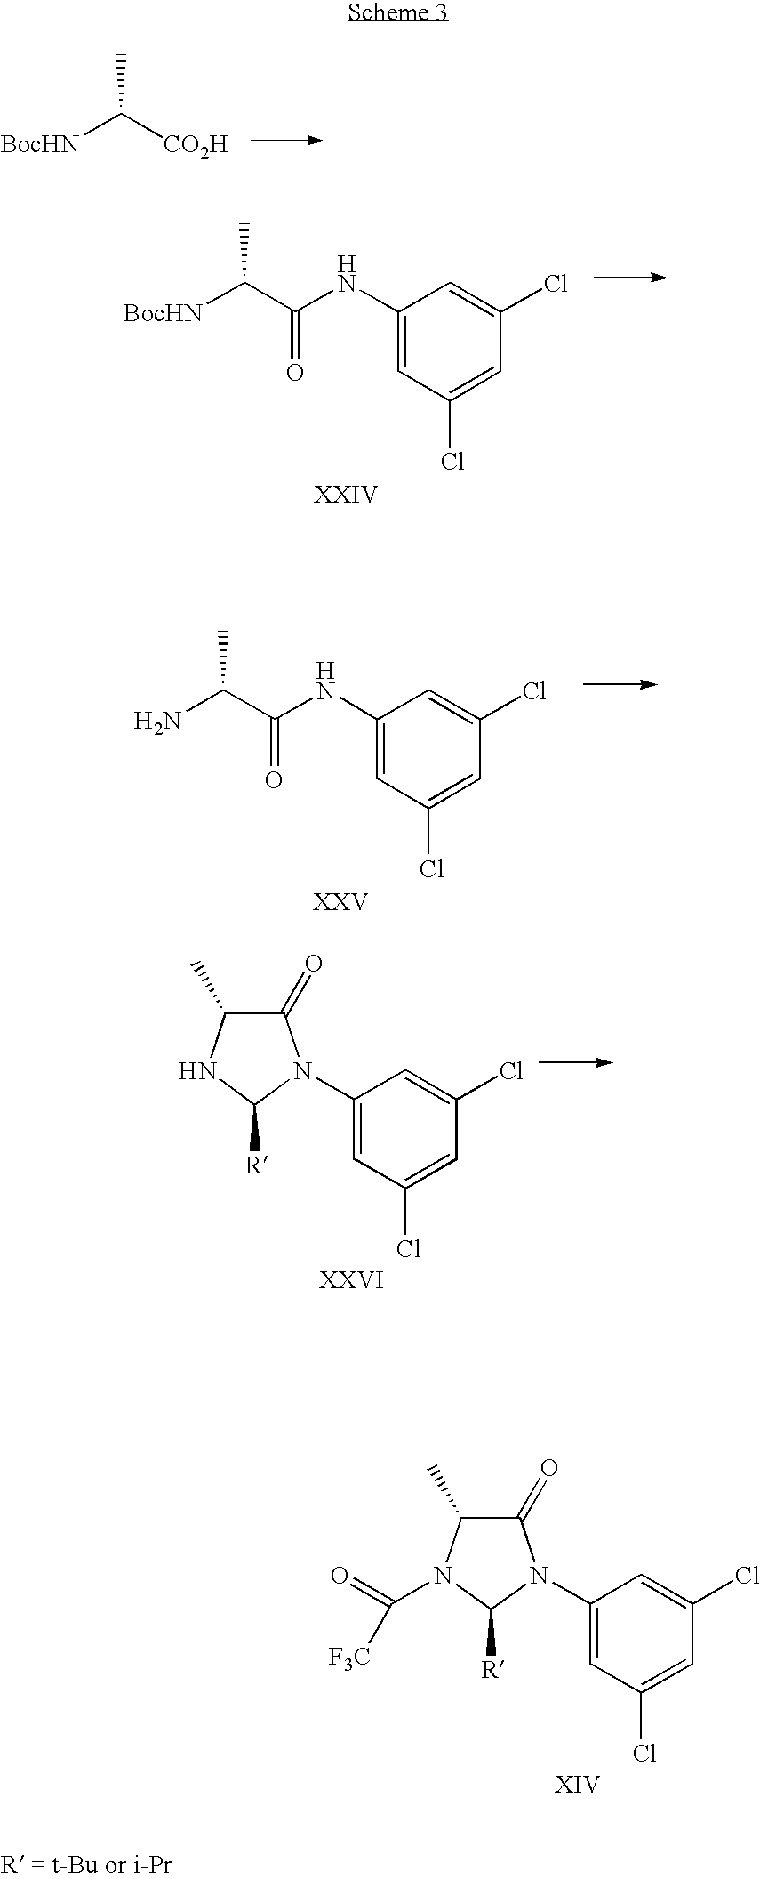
[BocHN]C([CO2H])C.[BocHN]C(C(=O)NC1=CC(Cl)=CC(Cl)=C1)C.NC(C(=O)NC1=CC(Cl)=CC(Cl)=C1)C.C1(N2C(=O)C(C)N(C(=O)[F3C])C2[R])=CC(Cl)=CC(Cl)=C1.C1(N2C(=O)C(C)NC2[R])=CC(Cl)=CC(Cl)=C1
